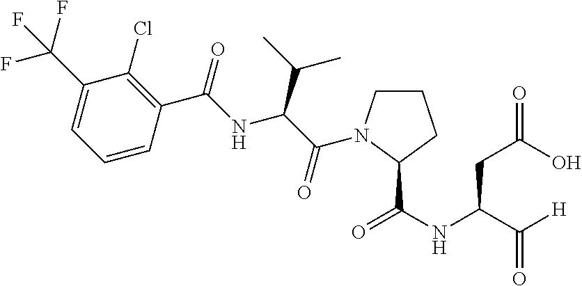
C1(C(F)(F)F)=CC=CC(C(=O)NC(C(C)C)C(=O)N2CCCC2C(NC(C([H])=O)CC(=O)O)=O)=C1Cl
